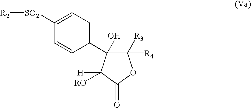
C1=CC([SO2][R2])=CC=C1C1(O)C([R3])([R4])OC(=O)C1([H])[RO]
